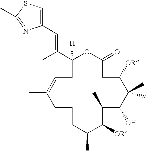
C1([H])(C(C)=CC2=CSC(C)=N2)CC=C(C)CCCC(C)C([OR])C(C)C(O)C(C)(C)C([OR])CC(=O)O1
